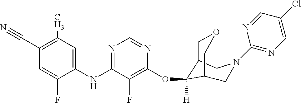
C1(C#N)=C(C)C=C(NC2=NC=NC(OC3([H])C4COCC3CN(C3=NC=C(Cl)C=N3)C4)=C2F)C(F)=C1
